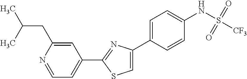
C1(C2=NC(C3=CC=C(NS([CF3])(=O)=O)C=C3)=CS2)=CC=NC(CC(C)C)=C1
